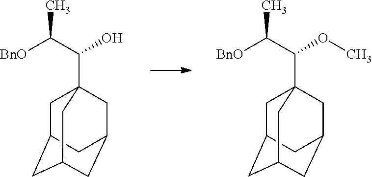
C(C(C)[BnO])(O)C12CC3CC(CC(C1)C3)C2.C(C(C)[BnO])(OC)C12CC3CC(CC(C1)C3)C2
